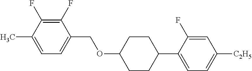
C1(F)=C(F)C(C)=CC=C1COC1CCC(C2=CC=C([C2H5])C=C2F)CC1
